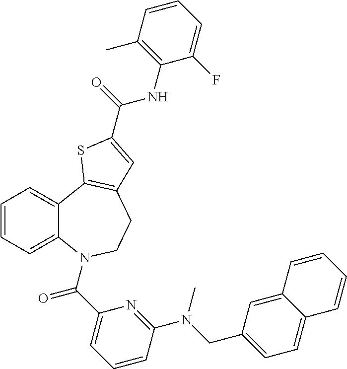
C1=CC=C2C(=C1)C1=C(CCN2C(C2=CC=CC(N(CC3=CC=C4C(=C3)C=CC=C4)C)=N2)=O)C=C(C(=O)NC2=C(C)C=CC=C2F)S1
